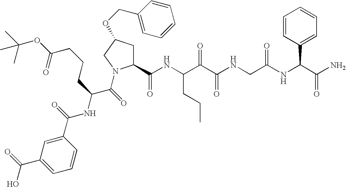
C1(C(NC(C(C(NCC(NC(C(N)=O)C2=CC=CC=C2)=O)=O)=O)CCC)=O)CC(OCC2=CC=CC=C2)CN1C(C(NC(C1=CC(C(=O)O)=CC=C1)=O)CCCC(=O)OC(C)(C)C)=O
